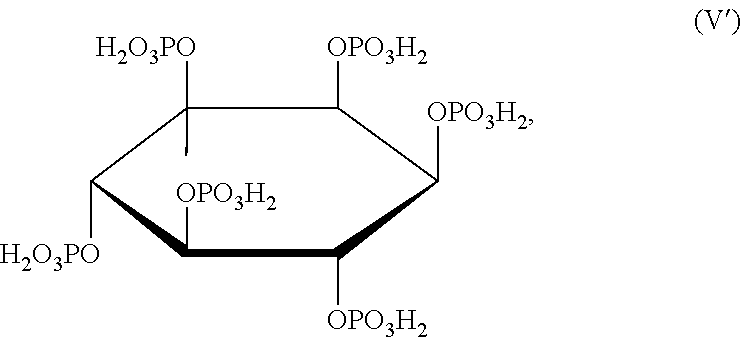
C1([H2O3PO])(C)C([H2O3PO])C([OPO3H2])C([OPO3H2])C([OPO3H2])C1[OPO3H2]
